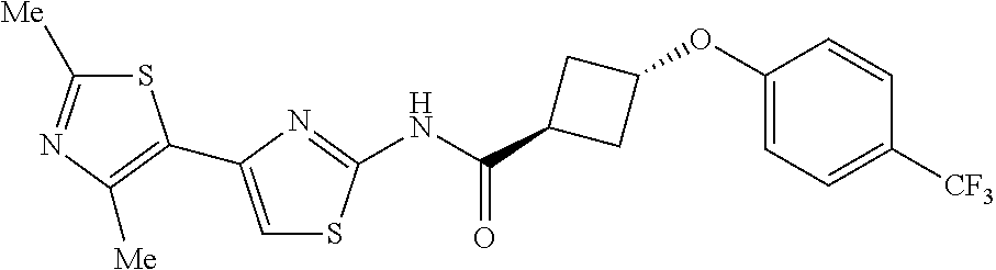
S1C([Me])=NC([Me])=C1C1=CSC(NC(C2CC(OC3=CC=C([CF3])C=C3)C2)=O)=N1
